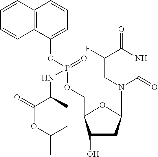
C1(O)CC(N2C(=O)NC(=O)C(F)=C2)OC1COP(OC1=CC=CC2=C1C=CC=C2)(=O)NC(C(OC(C)C)=O)C
